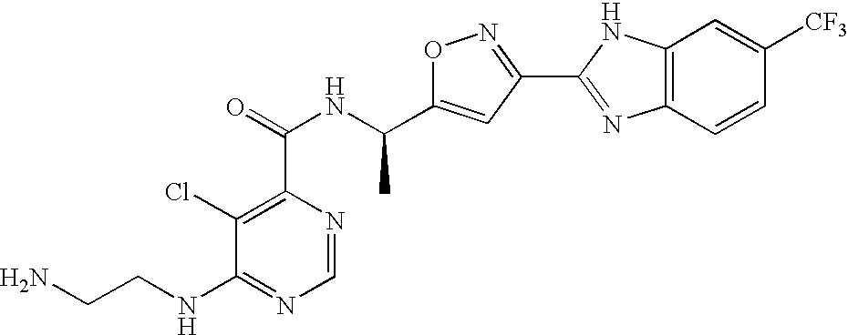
O1C(C(NC(=O)C2=C(Cl)C(NCCN)=NC=N2)C)=CC(C2=NC3=C(N2)C=C([CF3])C=C3)=N1
